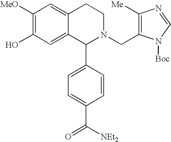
C1([MeO])=C(O)C=C2C(=C1)CCN(CC1=C([Me])N=CN1[Boc])C2C1=CC=C(C([NEt2])=O)C=C1
